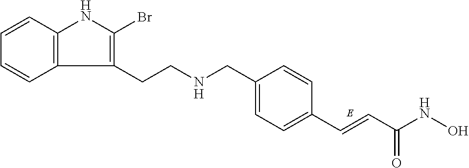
C12=C(C=CC=C1)NC(Br)=C2CCNCC1=CC=C(C=CC(NO)=O)C=C1
